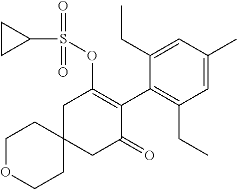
C1OCCC2(C1)CC(=O)C(C1=C(CC)C=C(C)C=C1CC)=C(OS(=O)(C1CC1)=O)C2
